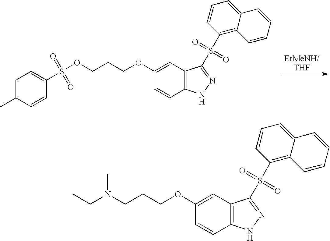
C1=C(C)C=CC(S(OCCCOC2=CC3=C(C=C2)NN=C3S(C2=C3C(=CC=C2)C=CC=C3)(=O)=O)(=O)=O)=C1.C(N(CCCOC1=CC2=C(C=C1)NN=C2S(C1=C2C(=CC=C1)C=CC=C2)(=O)=O)C)C
